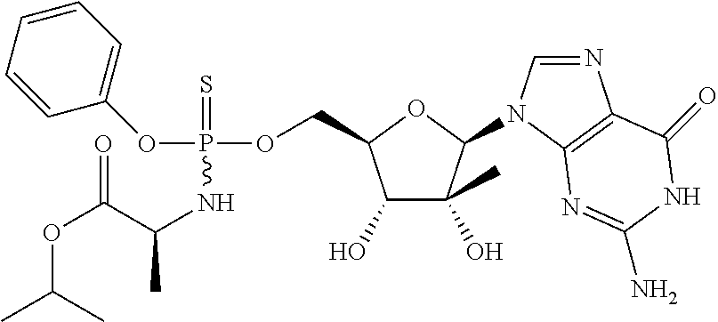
O(P(OCC1C(O)C(O)(C)C(N2C=NC3=C2N=C(N)NC3=O)O1)(=S)NC(C)C(OC(C)C)=O)C1=CC=CC=C1
